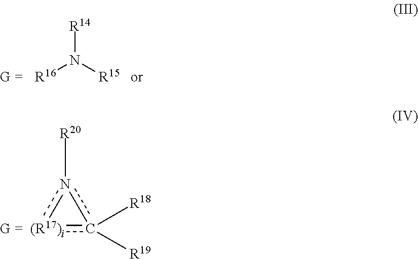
[R16]N([R15])[R14].[(R17)i]1c([R18])([R19])n1[R20]
